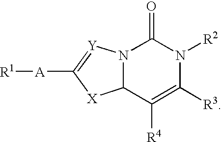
N12C(C([R4])=C([R3])N([R2])C1=O)[X]C([A][R1])=[Y]2
